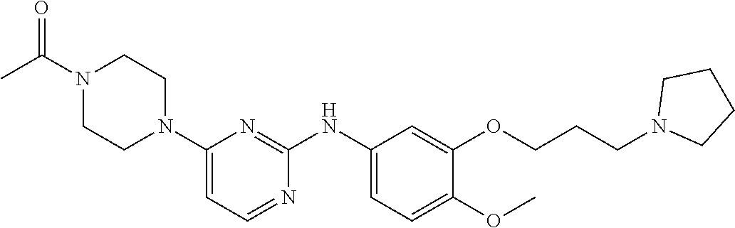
C1(N2CCN(C(C)=O)CC2)=CC=NC(NC2=CC=C(OC)C(OCCCN3CCCC3)=C2)=N1
